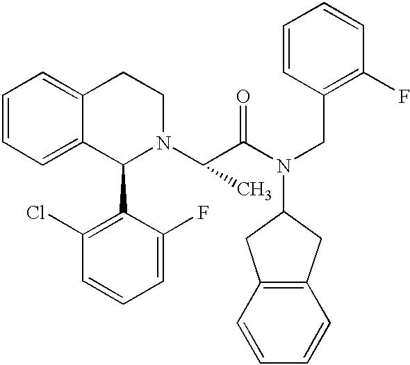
C1=CC=C2C(=C1)CCN(C(C(N(CC1=C(F)C=CC=C1)C1CC3=C(C1)C=CC=C3)=O)C)C2C1=C(Cl)C=CC=C1F
